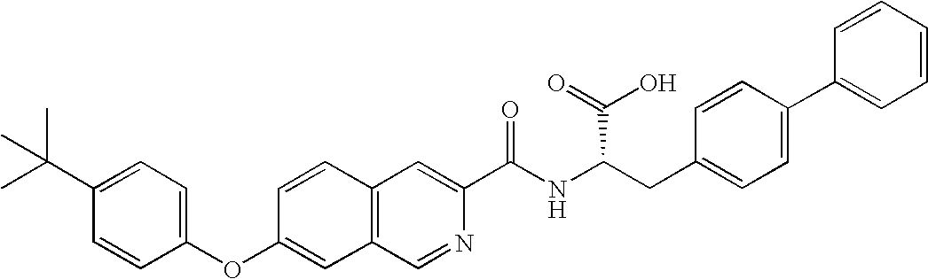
C1(C(C)(C)C)=CC=C(OC2=CC3=C(C=C2)C=C(C(NC(CC2=CC=C(C4=CC=CC=C4)C=C2)C(O)=O)=O)N=C3)C=C1
